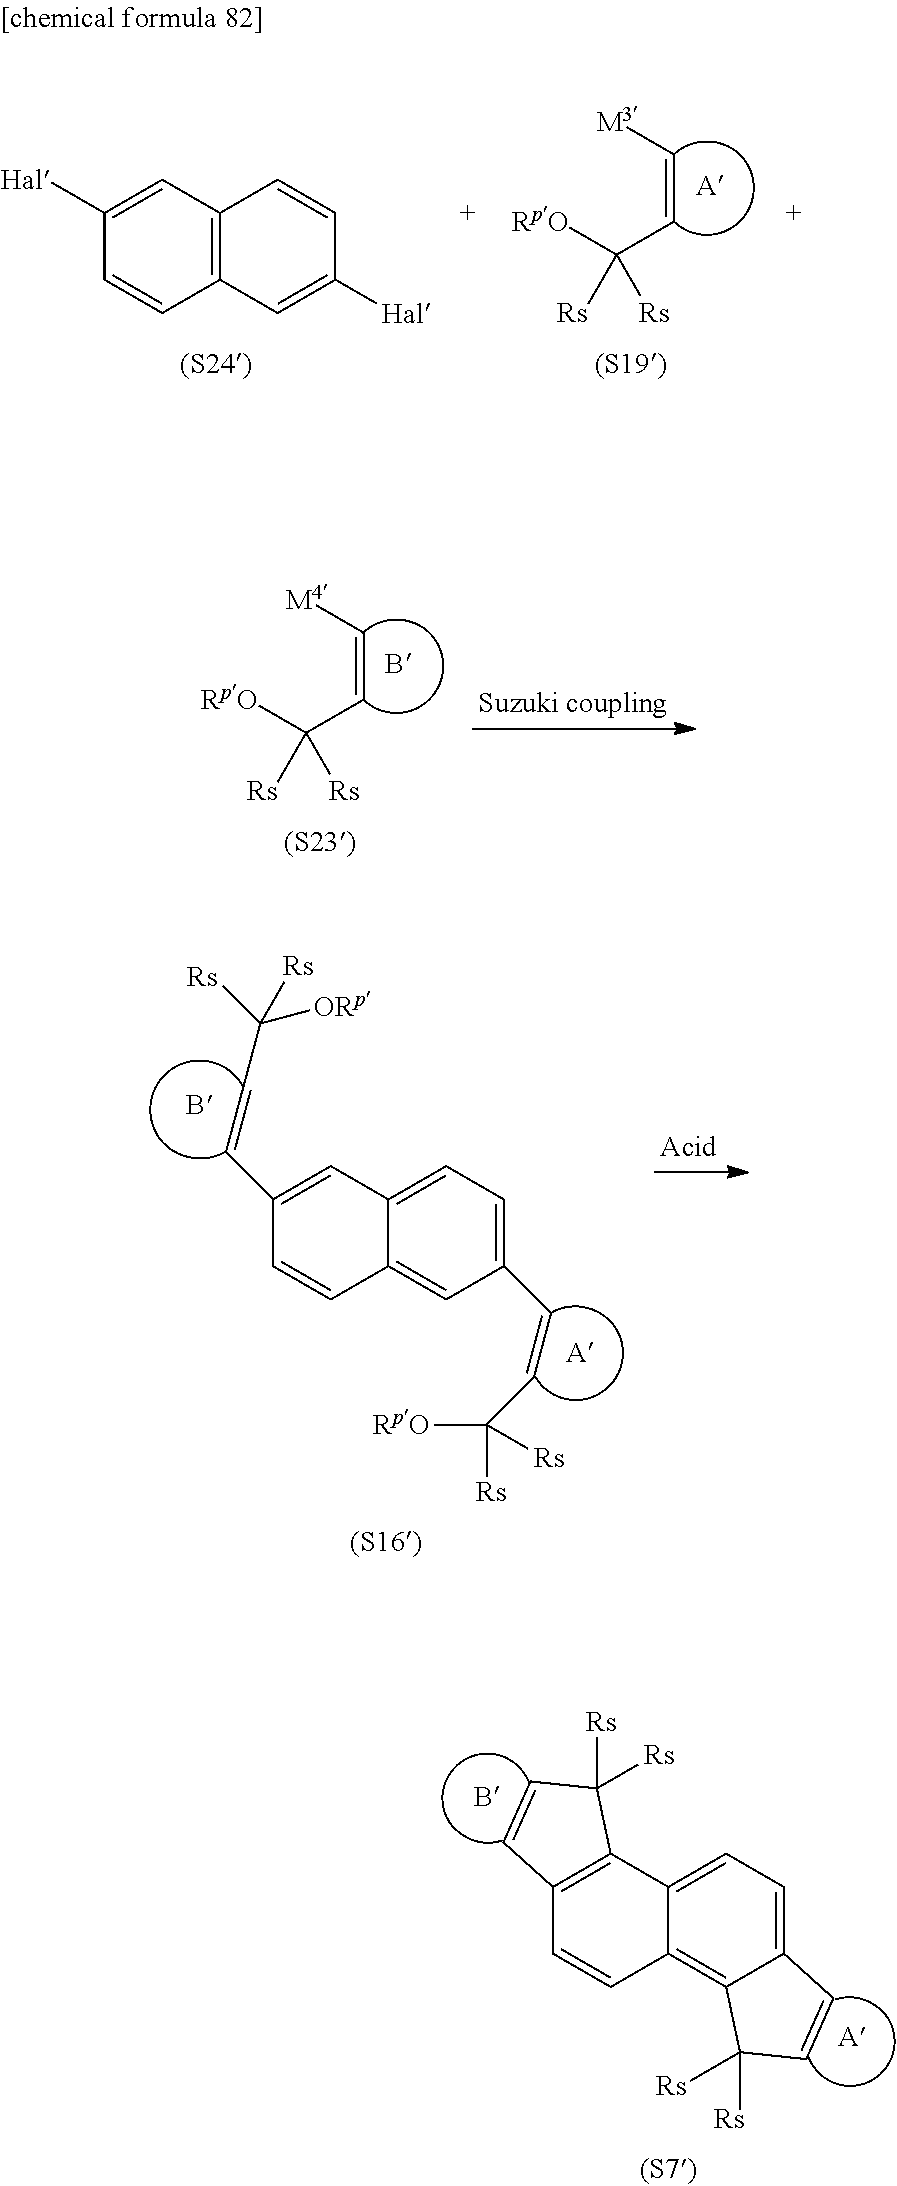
C(=CC([RpO])([Rs])[Rs])[M3].C12=C(C=C([Hal])C=C1)C=CC([Hal])=C2.C(=CC([RpO])([Rs])[Rs])[M4].C1(C=CC([RpO])([Rs])[Rs])=CC=C2C(=C1)C=CC(C=CC([Rs])([ORp])[Rs])=C2.C12=CC=C3C(=C1C([Rs])([Rs])C=C2)C=CC1=C3C([Rs])([Rs])C=C1
